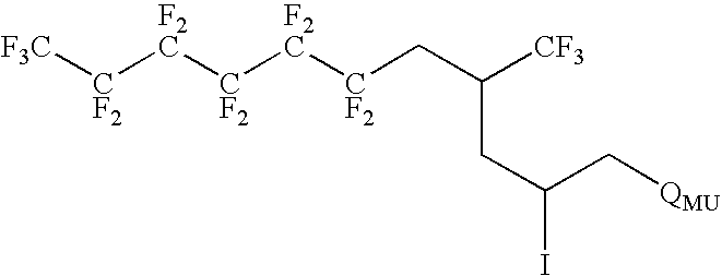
[F3C][CF2][F2C][CF2][F2C][CF2]CC([CF3])CC(I)C[QMU]
